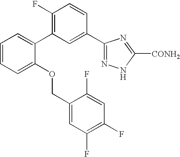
C1=CC=C(OCC2=CC(F)=C(F)C=C2F)C(C2=C(F)C=CC(C3=NNC([CONH2])=N3)=C2)=C1
